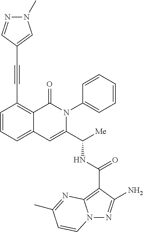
N12N=C(N)C(C(NC(C3=CC4=CC=CC(C#CC5=CN(C)N=C5)=C4C(=O)N3C3=CC=CC=C3)[Me])=O)=C1N=C(C)C=C2
